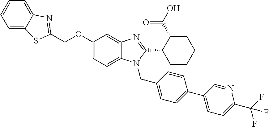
C1(OCC2=NC3=CC=CC=C3S2)=CC=C2C(=C1)N=C(C1CCCCC1C(O)=O)N2CC1=CC=C(C2=CC=C(C(F)(F)F)N=C2)C=C1
